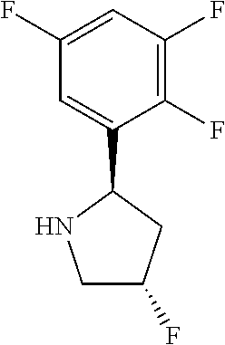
C1=C(C2NCC(F)C2)C(F)=C(F)C=C1F
